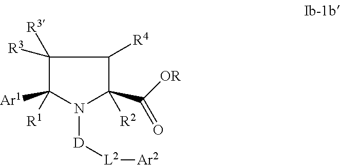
C1([R3])([R3])C([R1])([Ar1])N([D][L2][Ar2])C([R2])(C([OR])=O)C1[R4]
